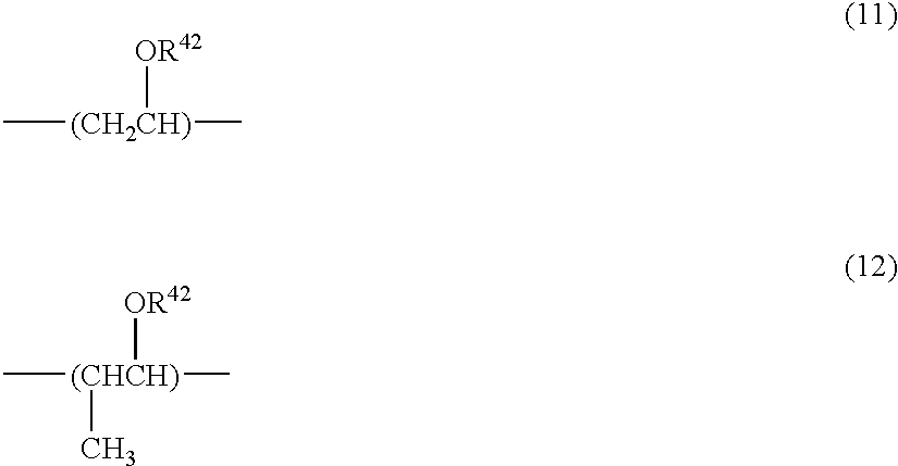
C[(CH2CH)](C)[OR42].C[(CHCH)](C)(C)[OR42]
